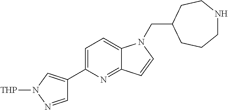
C1=C(C2=CN([THP])N=C2)N=C2C(=C1)N(CC1CCCNCC1)C=C2
